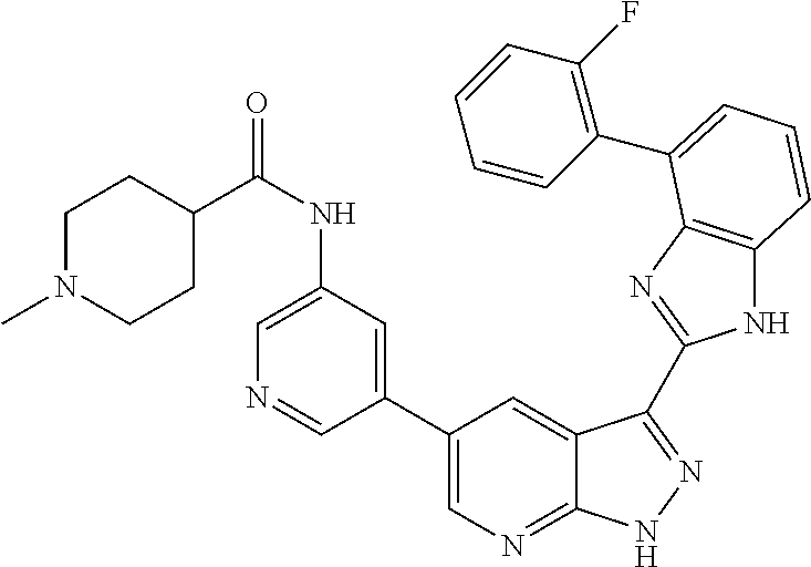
C1(C2=CN=C3C(=C2)C(C2=NC4=C(N2)C=CC=C4C2=C(F)C=CC=C2)=NN3)=CC(NC(C2CCN(C)CC2)=O)=CN=C1
